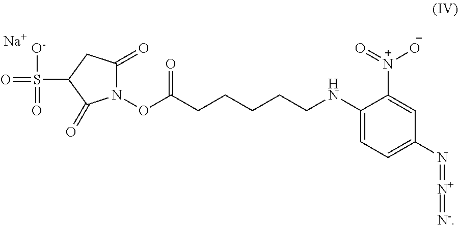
C1=C(NCCCCCC(ON2C(=O)CC(S(=O)([O-])=O)C2=O)=O)C([N+](=O)[O-])=CC(N=[N+]=[N-])=C1.[Na]
